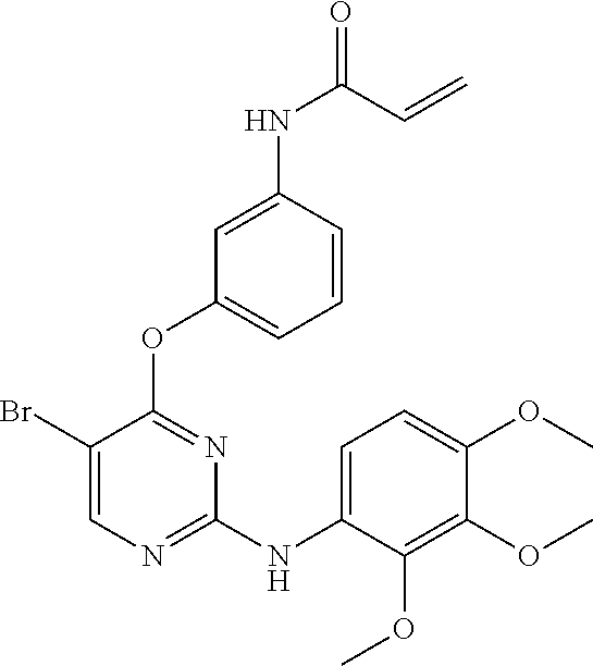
C1(Br)=CN=C(NC2=CC=C(OC)C(OC)=C2OC)N=C1OC1=CC=CC(NC(C=C)=O)=C1
